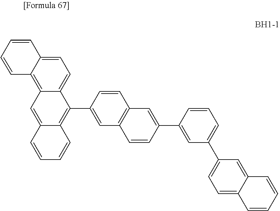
C12=C3C(=CC=C1C=CC=C2)C(C1=CC2=C(C=C1)C=C(C1=CC(C4=CC=C5C(=C4)C=CC=C5)=CC=C1)C=C2)=C1C(=C3)C=CC=C1
